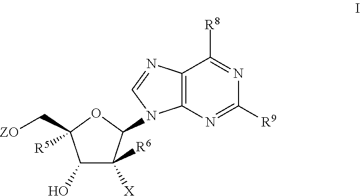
C1(O)C([R6])([X])C(N2C3=C(C([R8])=NC([R9])=N3)N=C2)OC1(C[ZO])[R5]
